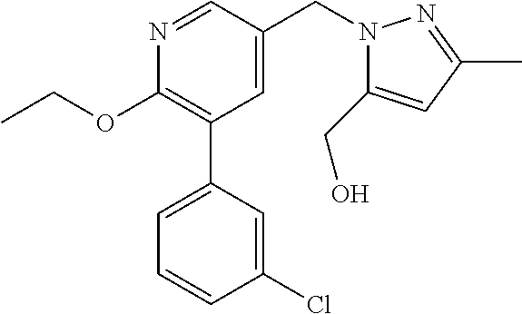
C1(OCC)=C(C2=CC=CC(Cl)=C2)C=C(CN2C(CO)=CC(C)=N2)C=N1
